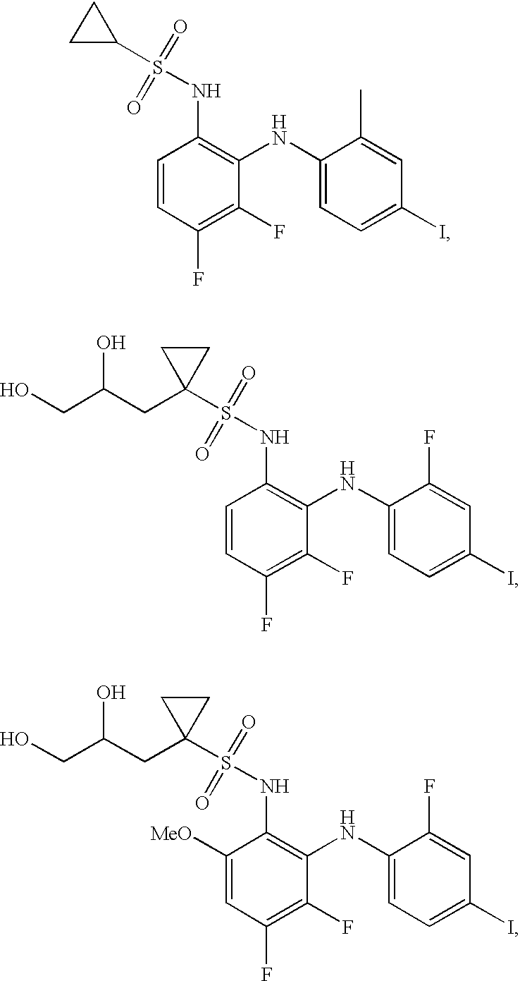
C1=CC(F)=C(F)C(NC2=CC=C(I)C=C2C)=C1NS(=O)(=O)C1CC1.C1=CC(F)=C(F)C(NC2=CC=C(I)C=C2F)=C1NS(=O)(=O)C1(CC(CO)O)CC1.C1([MeO])=CC(F)=C(F)C(NC2=CC=C(I)C=C2F)=C1NS(=O)(=O)C1(CC(CO)O)CC1
